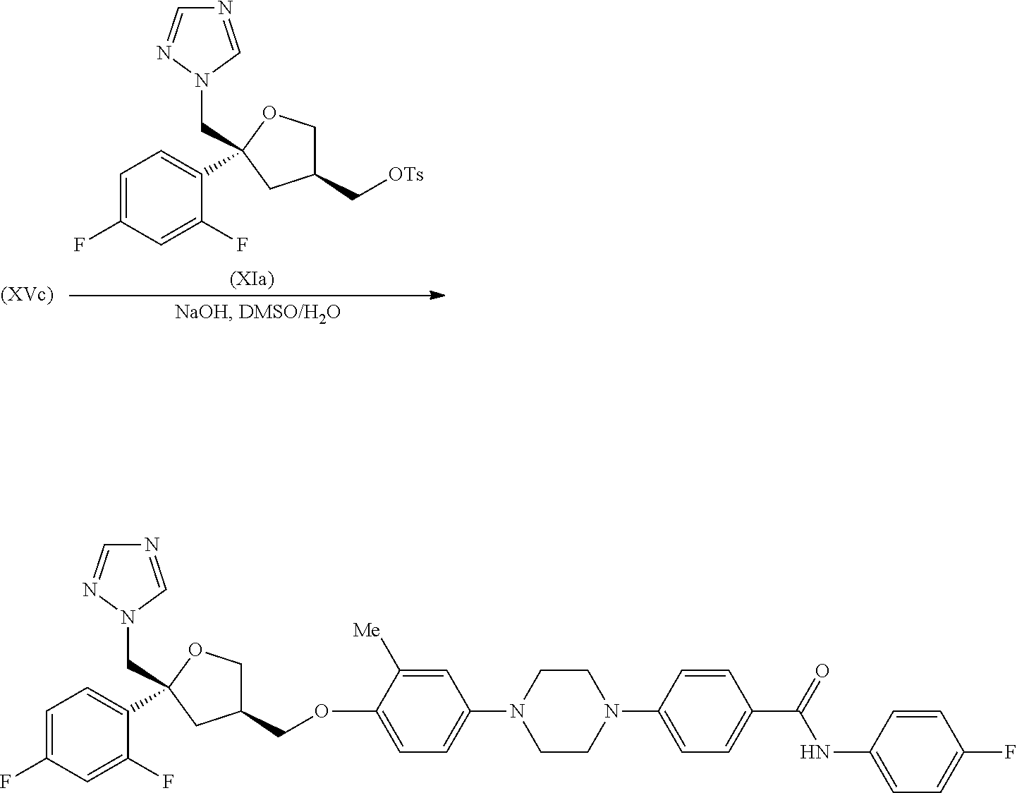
C1CN(C2=CC=C(OCC3COC(CN4C=NC=N4)(C4=CC=C(F)C=C4F)C3)C([Me])=C2)CCN1C1=CC=C(C(=O)NC2=CC=C(F)C=C2)C=C1.[OTs]CC1COC(CN2C=NC=N2)(C2=CC=C(F)C=C2F)C1
